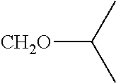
CC(C)[CH2O]
